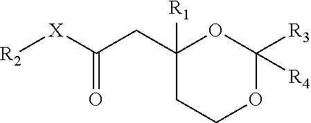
[R2][X]C(CC1([R1])CCOC([R3])([R4])O1)=O
